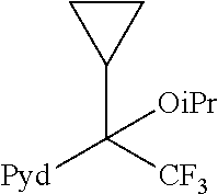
C1CC1C([CF3])([Pyd])[OiPr]
